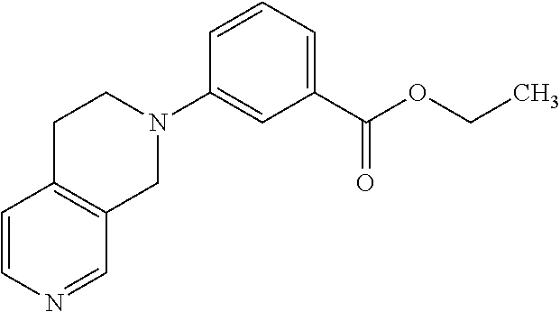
C1C2=C(CN(C3=CC(C(OCC)=O)=CC=C3)C1)C=NC=C2
